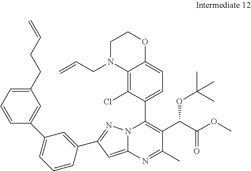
C1=C2N(N=C1C1=CC(C3=CC(CCC=C)=CC=C3)=CC=C1)C(C1=CC=C3C(=C1Cl)N(CC=C)CCO3)=C(C(C(OC)=O)OC(C)(C)C)C(C)=N2
